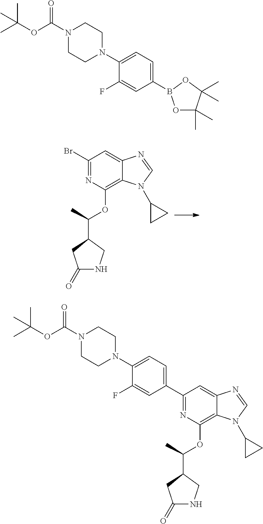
C1(N2CCN(C(OC(C)(C)C)=O)CC2)=CC=C(B2OC(C)(C)C(C)(C)O2)C=C1F.C1(N2CCN(C(=O)OC(C)(C)C)CC2)=CC=C(C2=NC(OC(C)C3CNC(=O)C3)=C3C(=C2)N=CN3C2CC2)C=C1F.C1(Br)=NC(OC(C)C2CNC(=O)C2)=C2C(=C1)N=CN2C1CC1
